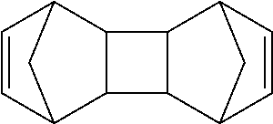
C1=CC2C3C(C1C2)C1C2C=CC(C2)C31
